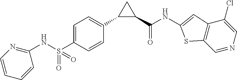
C1=C(S(=O)(NC2=NC=CC=C2)=O)C=CC(C2C(C(NC3=CC4=C(C=NC=C4Cl)S3)=O)C2)=C1
